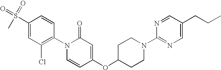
C1=CC(N2C=CC(OC3CCN(C4=NC=C(CCC)C=N4)CC3)=CC2=O)=C(Cl)C=C1S(C)(=O)=O
